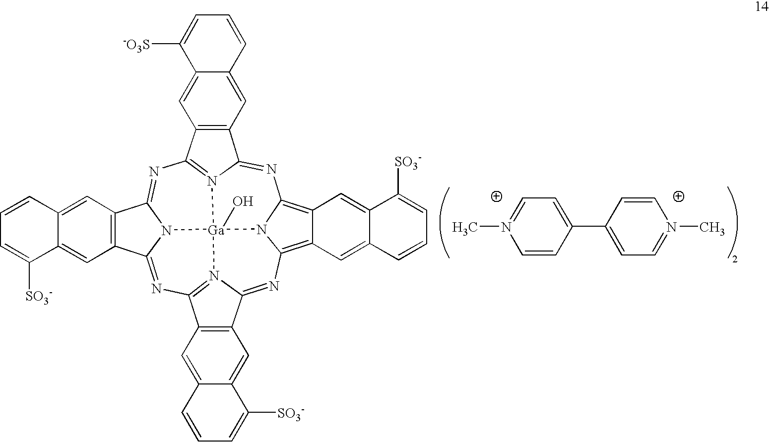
N1=C2N3=C(N=C4N5C(=NC6=N7C(=NC8=C9C(=C1N8[Ga]753O)C=C1C(=C9)C=CC=C1[SO3-])C1=C6C=C3C(=C1)C([SO3-])=CC=C3)C1=C4C=C3C(=C1)C([SO3-])=CC=C3)C1=C2C=C2C(=C1)C([-O3S])=CC=C2.C1(C2=CC=N(C)C=C2)=CC=N(C)C=C1
